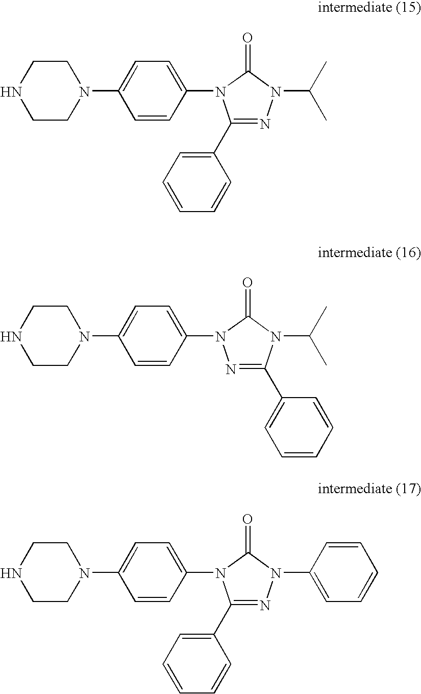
C1CNCCN1C1=CC=C(N2C(C3=CC=CC=C3)=NN(C(C)C)C2=O)C=C1.C1CNCCN1C1=CC=C(N2N=C(C3=CC=CC=C3)N(C(C)C)C2=O)C=C1.C1CNCCN1C1=CC=C(N2C(C3=CC=CC=C3)=NN(C3=CC=CC=C3)C2=O)C=C1
